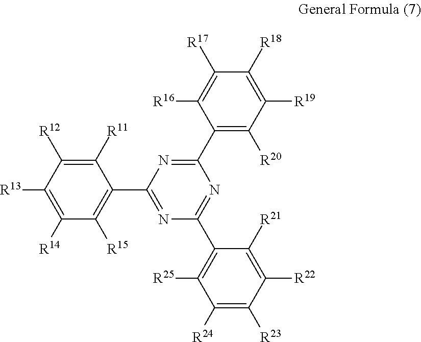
N1=C(C2=C([R15])C([R14])=C([R13])C([R12])=C2[R11])N=C(C2=C([R20])C([R19])=C([R18])C([R17])=C2[R16])N=C1C1=C([R25])C([R24])=C([R23])C([R22])=C1[R21]
